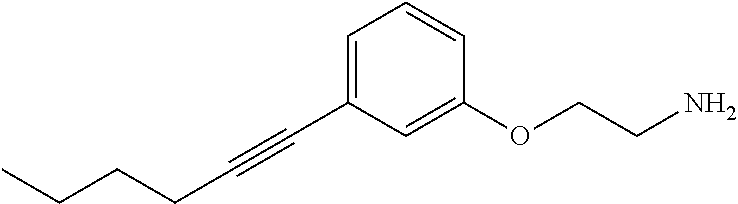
C(C1=CC=CC(OCCN)=C1)#CCCCC
